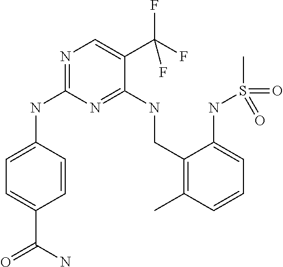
C1=CC(NC2=NC=C(C(F)(F)F)C(NCC3=C(C)C=CC=C3NS(C)(=O)=O)=N2)=CC=C1C(N)=O
